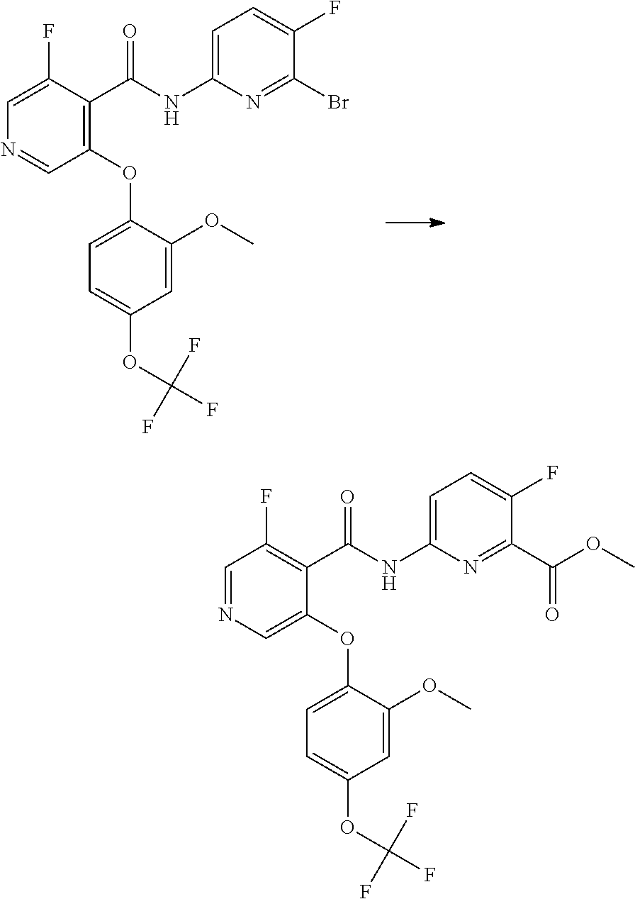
C1=C(F)C(C(NC2=CC=C(F)C(Br)=N2)=O)=C(OC2=CC=C(OC(F)(F)F)C=C2OC)C=N1.C1=NC=C(OC2=CC=C(OC(F)(F)F)C=C2OC)C(C(NC2=CC=C(F)C(C(OC)=O)=N2)=O)=C1F
